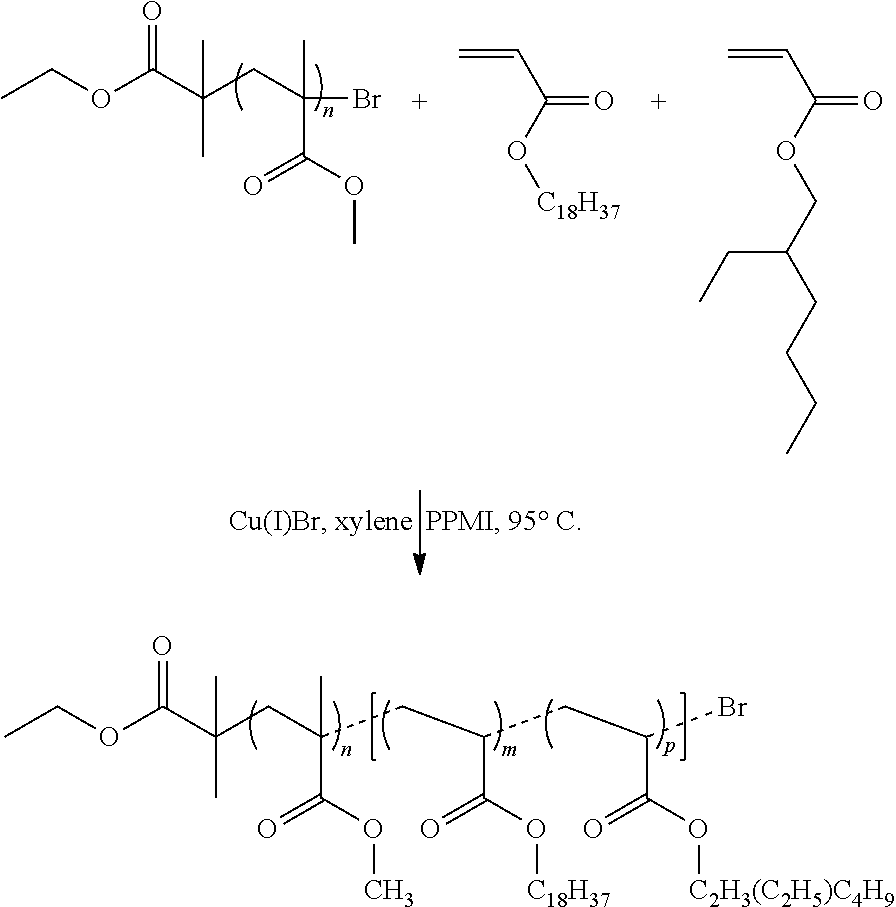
O(C(C(CC(C)(C(OC)=O)CC(C(O[C18H37])=O)CC(C(O[C2H3(C2H5)C4H9])=O)Br)(C)C)=O)CC.O(C(C(CC(Br)(C)C(OC)=O)(C)C)=O)CC.C(C(O[C18H37])=O)=C.C(C(OCC(CCCC)CC)=O)=C
